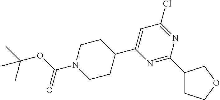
C1(C2=NC(C3CCN(C(OC(C)(C)C)=O)CC3)=CC(Cl)=N2)CCOC1
